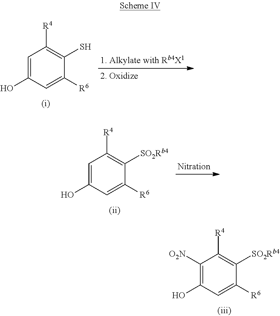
C1([O2N])=C(O)C=C([R6])C([SO2Rb4])=C1[R4].C1=C(O)C=C([R6])C(S)=C1[R4].C1=C(O)C=C([R6])C([SO2Rb4])=C1[R4]
